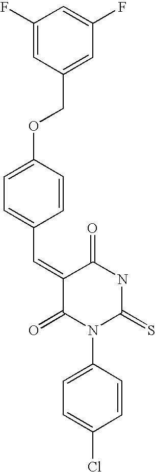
C1(F)=CC(COC2=CC=C(C=C3C(=O)N(C4=CC=C(Cl)C=C4)C(=S)NC3=O)C=C2)=CC(F)=C1
